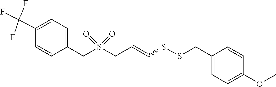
C(C=CSSCC1=CC=C(OC)C=C1)S(CC1=CC=C(C(F)(F)F)C=C1)(=O)=O
